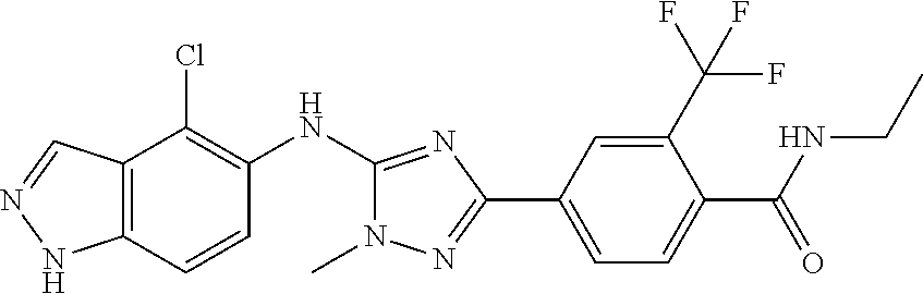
C12=C(C=CC(NC3=NC(C4=CC=C(C(NCC)=O)C(C(F)(F)F)=C4)=NN3C)=C1Cl)NN=C2
